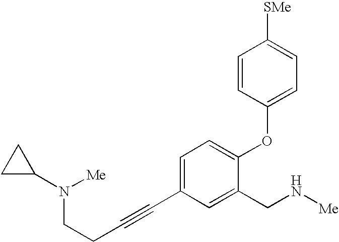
C1C(N(CCC#CC2=CC=C(OC3=CC=C([SMe])C=C3)C(CN[Me])=C2)[Me])C1
